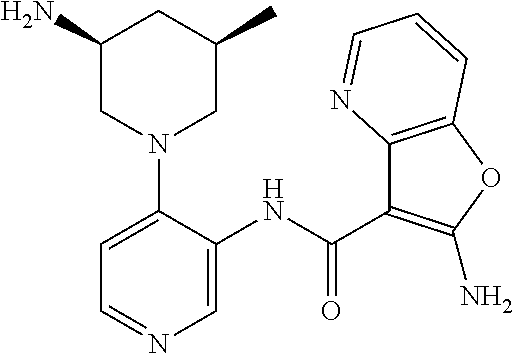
C1(N)CN(C2=CC=NC=C2NC(=O)C2=C(N)OC3=C2N=CC=C3)CC(C)C1
